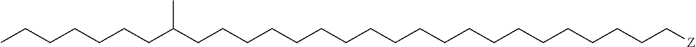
C(CCCCCCCCCCCCCCCCCCC[Z])C(CCCCCCC)C
